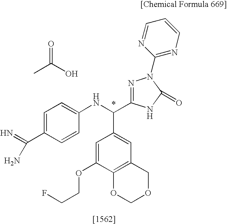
C1=C(C(N)=N)C=CC(NC(C2=CC3=C(C(OCCF)=C2)OCOC3)C2=NN(C3=NC=CC=N3)C(=O)N2)=C1.CC(O)=O
